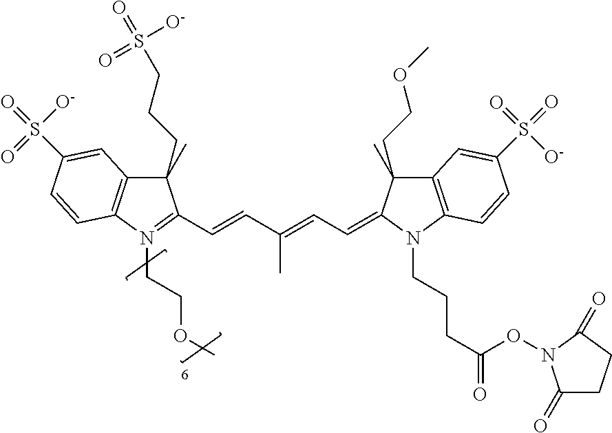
C1(CCCS(=O)(=O)[O-])(C)C2=C(N(CCOC)=C1C=CC(=CC=C1C(CCOC)(C)C3=C(N1CCCC(=O)ON1C(=O)CCC1=O)C=CC(S(=O)([O-])=O)=C3)C)C=CC(S(=O)([O-])=O)=C2
